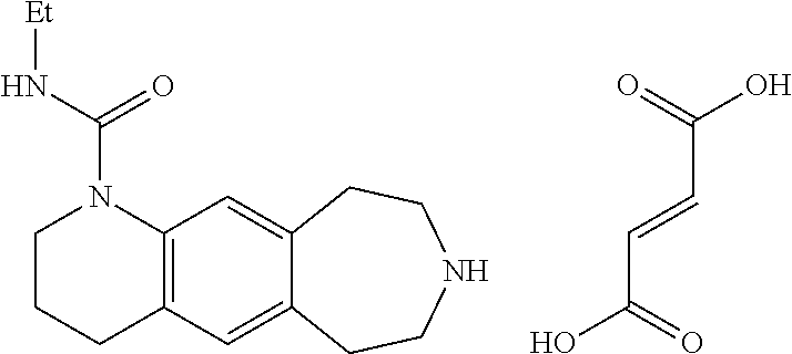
OC(=O)C=CC(O)=O.C1CCC2=C(N1C(N[Et])=O)C=C1C(=C2)CCNCC1
